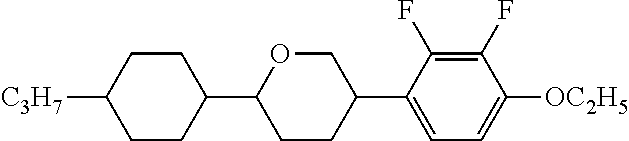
C1CC(C2CCC(C3=CC=C([OC2H5])C(F)=C3F)CO2)CCC1[C3H7]
